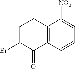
C1C(Br)C(=O)C2=C(C1)C([NO2])=CC=C2
